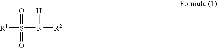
[R1]S(=O)(=O)N([H])[R2]
